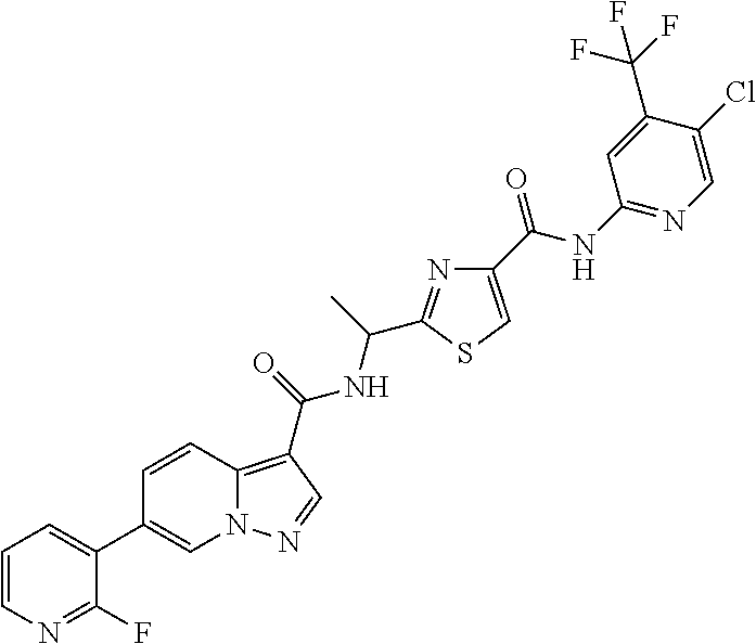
C1=CN=C(F)C(C2=CN3C(=C(C(=O)NC(C)C4=NC(C(NC5=NC=C(Cl)C(C(F)(F)F)=C5)=O)=CS4)C=N3)C=C2)=C1
